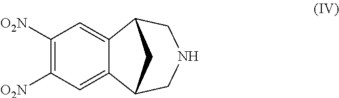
C1([O2N])=C([O2N])C=C2C(=C1)C1CNCC2C1
